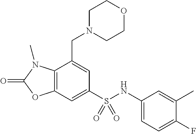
C1=C(CN2CCOCC2)C2=C(C=C1S(NC1=CC=C(F)C(C)=C1)(=O)=O)OC(=O)N2C
